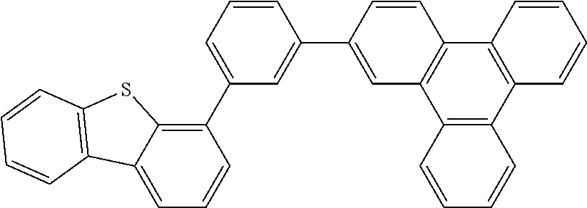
C1=C(C2=C3C(=CC=C2)C2=C(S3)C=CC=C2)C=C(C2=CC3=C(C=C2)C2=C(C4=C3C=CC=C4)C=CC=C2)C=C1
